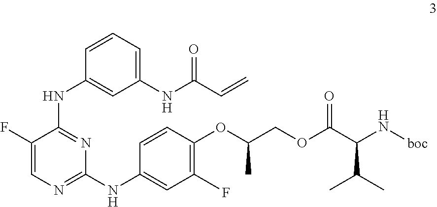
C1=CC(OC(COC(=O)C(N[boc])C(C)C)C)=C(F)C=C1NC1=NC=C(F)C(NC2=CC(NC(C=C)=O)=CC=C2)=N1
